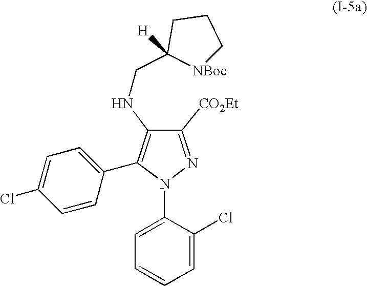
N1(C2=CC=CC=C2Cl)N=C([CO2Et])C(NCC2([H])[NBoc]CCC2)=C1C1=CC=C(Cl)C=C1
